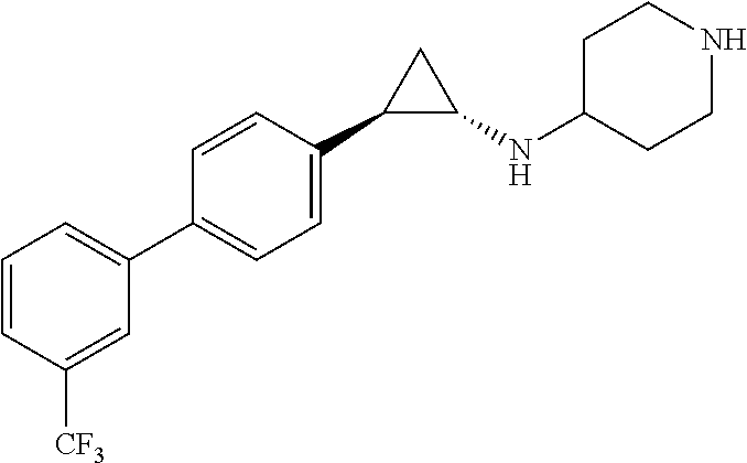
C1=CC(C2C(NC3CCNCC3)C2)=CC=C1C1=CC=CC([CF3])=C1
